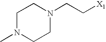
C1N(C)CCN(CC[X1])C1
